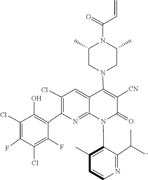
C(C=C)(=O)N1C(C)CN(C2=C([CN])C(=O)N(C3=C(C)C=CN=C3C(C)C)C3=NC(C4=C(O)C(Cl)=C(F)C(Cl)=C4F)=C(Cl)C=C23)CC1C
